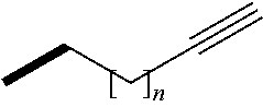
CCCC#C
